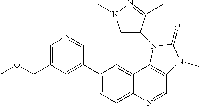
C1(C2=CC(COC)=CN=C2)=CC=C2C(=C1)C1=C(C=N2)N(C)C(=O)N1C1=CN(C)N=C1C
